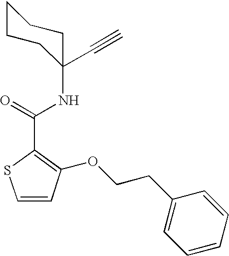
C1=CC(OCCC2=CC=CC=C2)=C(C(=O)NC2(C#C)CCCCC2)S1
